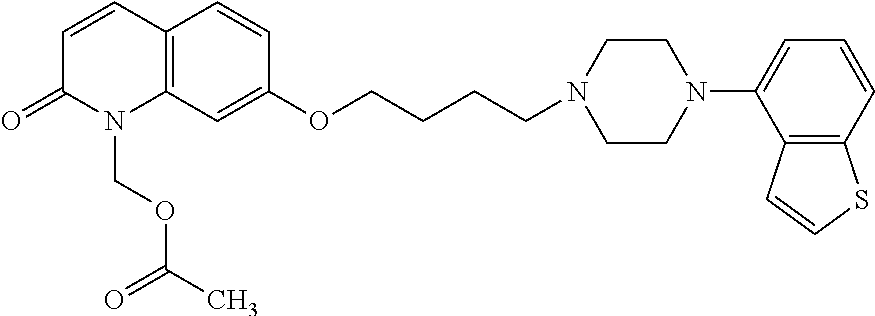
C12=C(C=CC=C1N1CCN(CCCCOC3=CC4=C(C=C3)C=CC(=O)N4COC(C)=O)CC1)SC=C2
